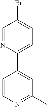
C1=C(C2=CC=C(Br)C=N2)C=CN=C1C
